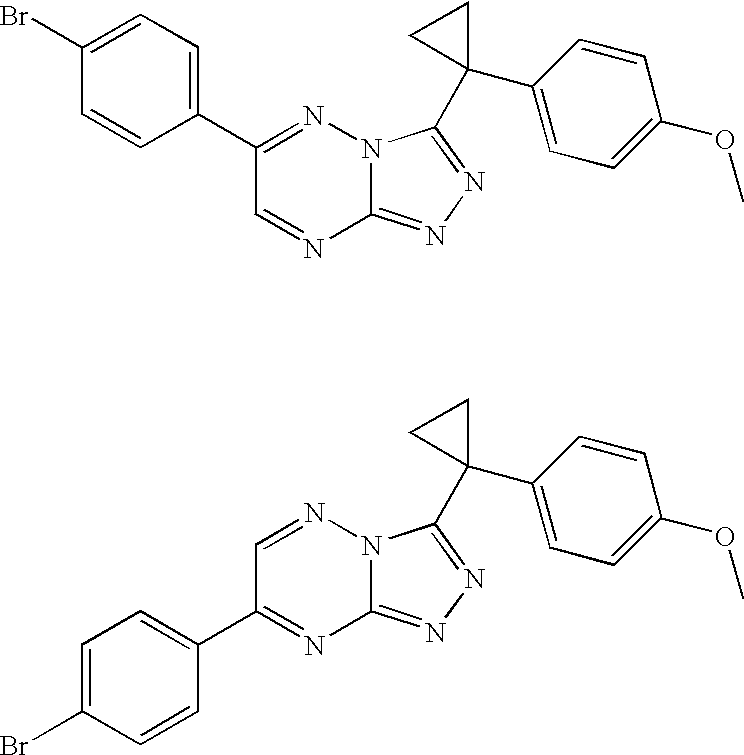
C12=NN=C(C3(C4=CC=C(OC)C=C4)CC3)N1N=C(C1=CC=C(Br)C=C1)C=N2.C12=NN=C(C3(C4=CC=C(OC)C=C4)CC3)N1N=CC(C1=CC=C(Br)C=C1)=N2
